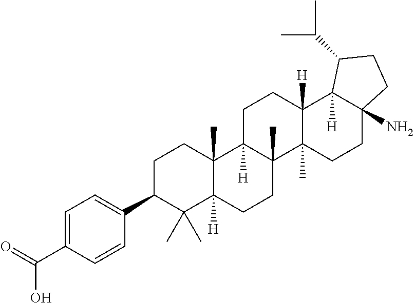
C1=C(C(=O)O)C=CC(C2C(C)(C)C3([H])C(C)(CC2)C2([H])C(C)(CC3)C3(C)C([H])(CC2)C2([H])C(N)(CC3)CCC2C(C)C)=C1
